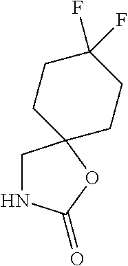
N1CC2(OC1=O)CCC(F)(F)CC2
